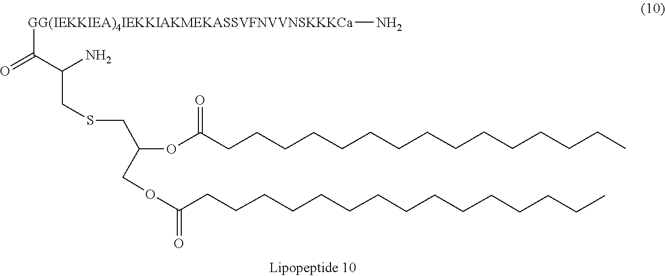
C(CCC)CCCCCCCCCCCC(OC(COC(=O)CCCCCCCCCCCCCCC)CSCC(C(=O)[GG(IEKKIEA)4IEKKIAKMEKASSVFNVVNSKKKCa]N)N)=O
